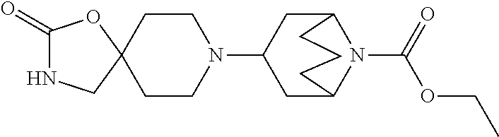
C1(=O)NCC2(O1)CCN(C1CC3N(C(OCC)=O)C(C1)CCC3)CC2
